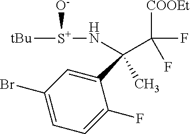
C1(C(C)(N[S+]([O-])[tBu])C([COOEt])(F)F)=CC(Br)=CC=C1F
